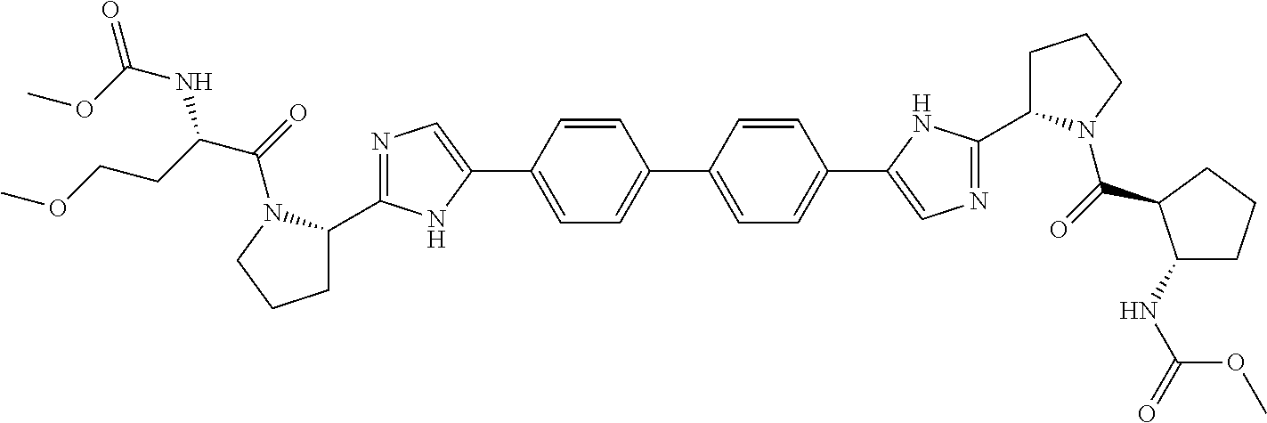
C1C(C2=NC=C(C3=CC=C(C4=CC=C(C5=CN=C(C6CCCN6C(=O)C6C(NC(=O)OC)CCC6)N5)C=C4)C=C3)N2)N(C(=O)C(CCOC)NC(=O)OC)CC1
